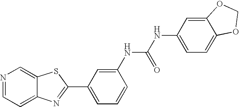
N1=CC=C2C(=C1)SC(C1=CC=CC(NC(NC3=CC=C4C(=C3)OCO4)=O)=C1)=N2
